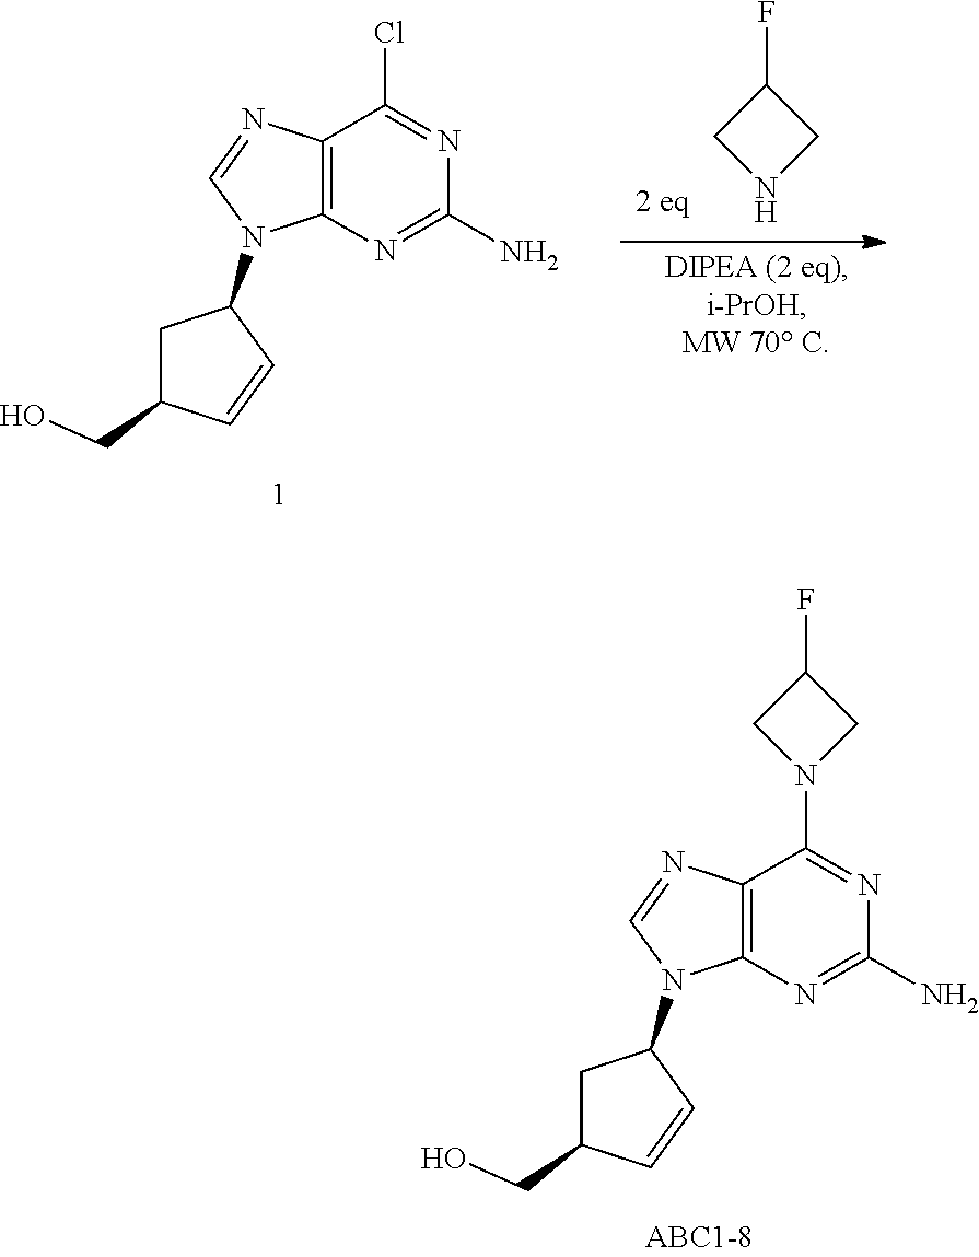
C12=C(N=C(N)N=C1Cl)N(C1CC(CO)C=C1)C=N2.N1CC(F)C1.C12=C(N=C(N)N=C1N1CC(F)C1)N(C1CC(CO)C=C1)C=N2
